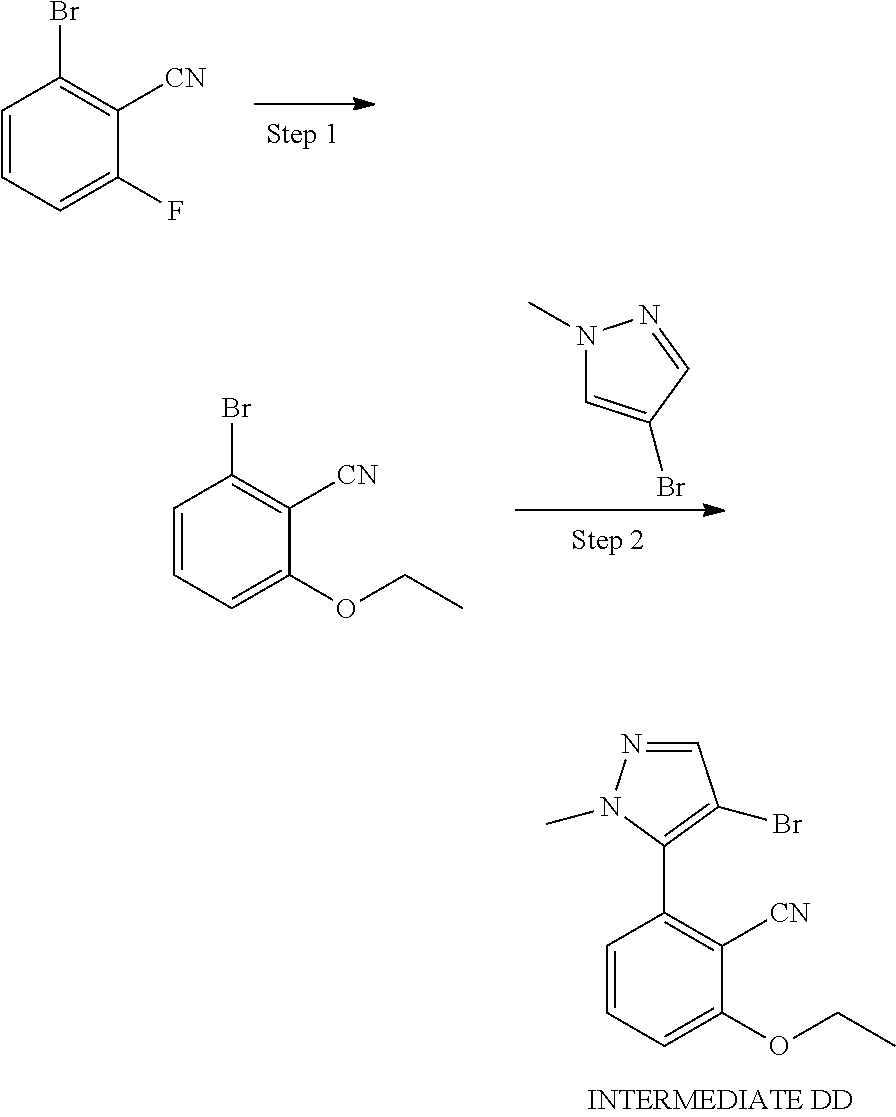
C1=NN(C)C(C2=C([CN])C(OCC)=CC=C2)=C1Br.C1=CC=C(F)C([CN])=C1Br.N1(C)C=C(Br)C=N1.C1=CC=C(OCC)C([CN])=C1Br
